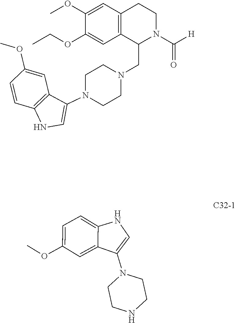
C1(OCC)=CC2=C(C=C1OC)CCN(C([H])=O)C2CN1CCN(C2=CNC3=C2C=C(OC)C=C3)CC1.N1CCN(C2=CNC3=CC=C(OC)C=C23)CC1
